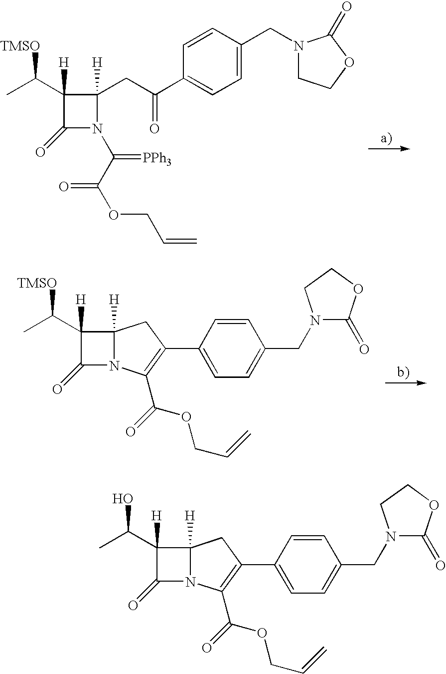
N1(CC2=CC=C(C(CC3([H])C(C(C)[TMSO])([H])C(=O)N3C(C(OCC=C)=O)=[PPh3])=O)C=C2)CCOC1=O.C12([H])C(C(C)[TMSO])([H])C(=O)N1C(C(OCC=C)=O)=C(C1=CC=C(CN3C(=O)OCC3)C=C1)C2.C12([H])C(C(C)O)([H])C(=O)N1C(C(OCC=C)=O)=C(C1=CC=C(CN3C(=O)OCC3)C=C1)C2
